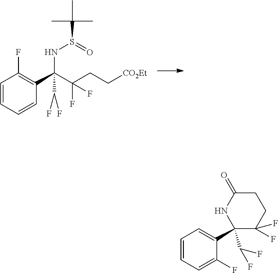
C1=CC=CC(C(C(CC[CO2Et])(F)F)(NS(C(C)(C)C)=O)C(F)F)=C1F.C1=CC=C(F)C(C2(C(F)F)C(F)(F)CCC(=O)N2)=C1
